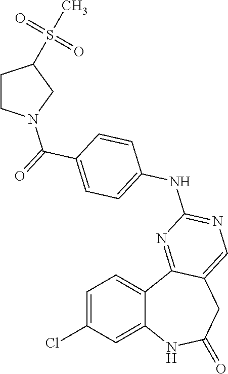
C1=C(Cl)C=C2C(=C1)C1=NC(NC3=CC=C(C(=O)N4CCC(S(C)(=O)=O)C4)C=C3)=NC=C1CC(=O)N2
